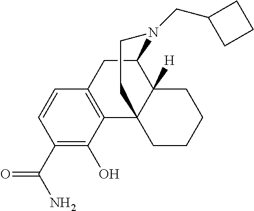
C1(C(N)=O)=C(O)C2=C(C=C1)CC1N(CC3CCC3)CCC23CCCCC31[H]
